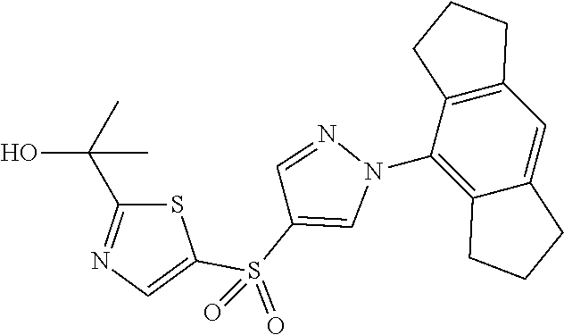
C12=C(C(N3N=CC(S(=O)(C4=CN=C(C(O)(C)C)S4)=O)=C3)=C3C(=C1)CCC3)CCC2
